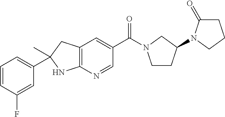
C1(=O)CCCN1C1CCN(C(C2=CC3=C(N=C2)NC(C2=CC=CC(F)=C2)(C)C3)=O)C1
